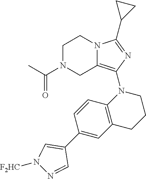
C1N(C(C)=O)CC2=C(N3C4=C(CCC3)C=C(C3=CN([F2HC])N=C3)C=C4)N=C(C3CC3)N2C1
